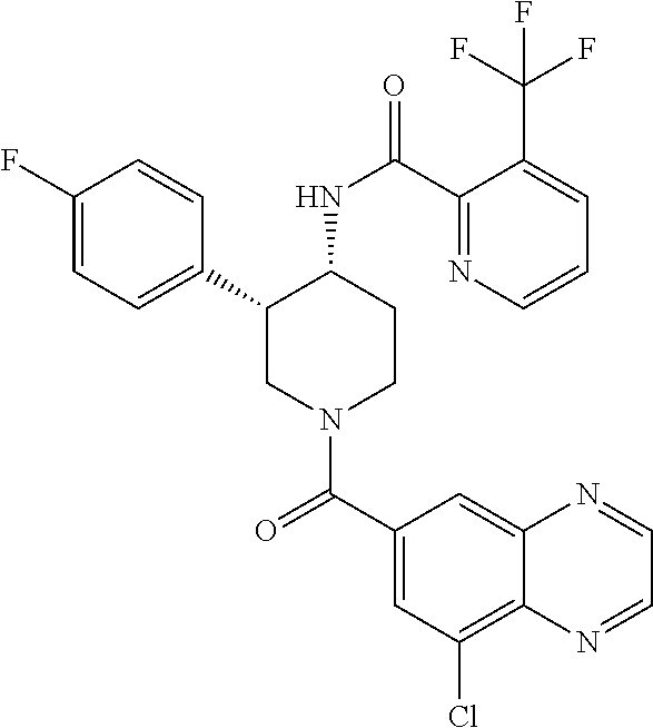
C1(F)=CC=C(C2CN(C(C3=CC(Cl)=C4C(=C3)N=CC=N4)=O)CCC2NC(=O)C2=NC=CC=C2C(F)(F)F)C=C1
